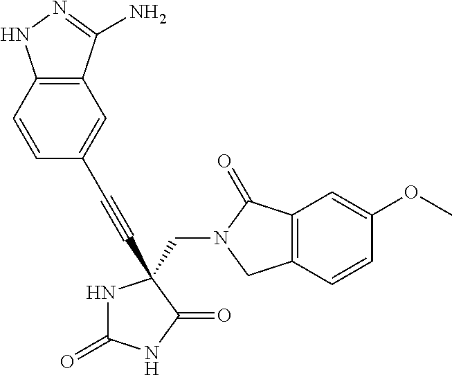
N1C(=O)NC(=O)C1(C#CC1=CC2=C(C=C1)NN=C2N)CN1C(=O)C2=C(C=CC(OC)=C2)C1
